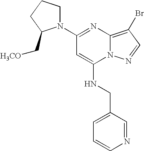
N1(C2=NC3=C(Br)C=NN3C(NCC3=CC=CN=C3)=C2)CCCC1C[H3CO]
